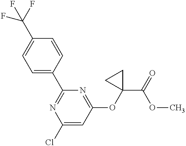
C1=C(C2=NC(Cl)=CC(OC3(C(=O)OC)CC3)=N2)C=CC(C(F)(F)F)=C1
